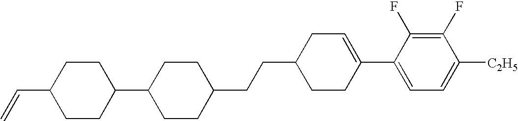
C1(CCC2CCC(C3CCC(C=C)CC3)CC2)CCC(C2=CC=C([C2H5])C(F)=C2F)=CC1
